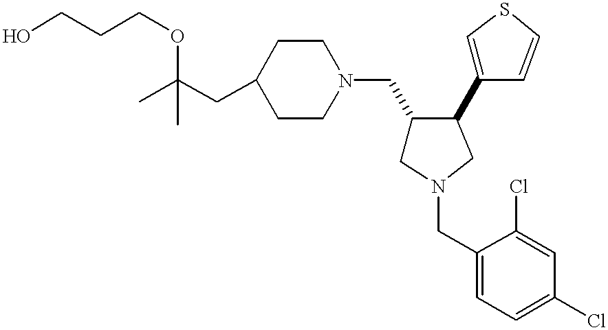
C1(CC(C)(OCCCO)C)CCN(CC2CN(CC3=CC=C(Cl)C=C3Cl)CC2C2=CSC=C2)CC1
